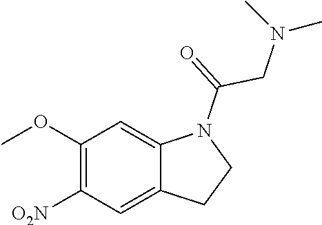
C(N1C2=CC(OC)=C([O2N])C=C2CC1)(=O)CN(C)C
